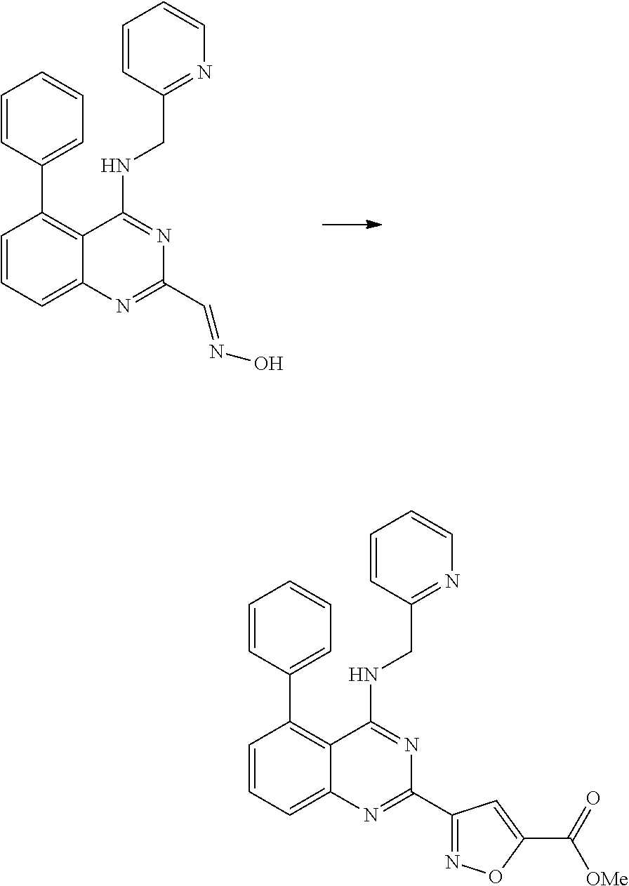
C1=CC=C2C(=C1C1=CC=CC=C1)C(NCC1=NC=CC=C1)=NC(C=NO)=N2.C1=CC=C2C(=C1C1=CC=CC=C1)C(NCC1=NC=CC=C1)=NC(C1=NOC(C([OMe])=O)=C1)=N2
